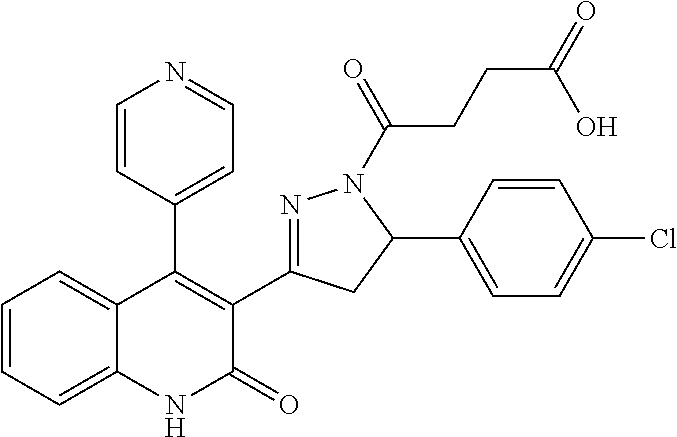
C1=CC(C2=C(C3=NN(C(=O)CCC(=O)O)C(C4=CC=C(Cl)C=C4)C3)C(=O)NC3=CC=CC=C23)=CC=N1
